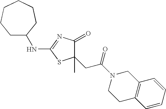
C1(C)(CC(N2CCC3=C(C2)C=CC=C3)=O)C(=O)N=C(NC2CCCCCC2)S1
